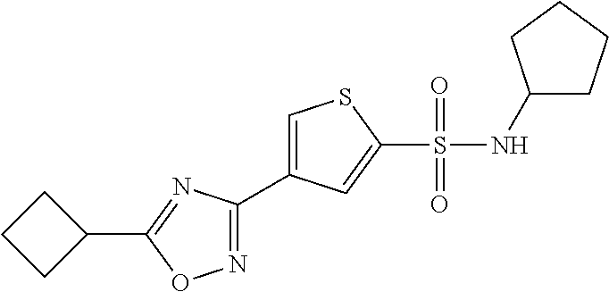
C1(C2CCC2)=NC(C2=CSC(S(NC3CCCC3)(=O)=O)=C2)=NO1
